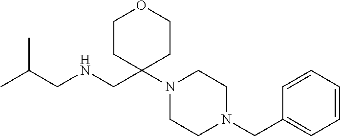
CC(CNCC1(N2CCN(CC3=CC=CC=C3)CC2)CCOCC1)C
